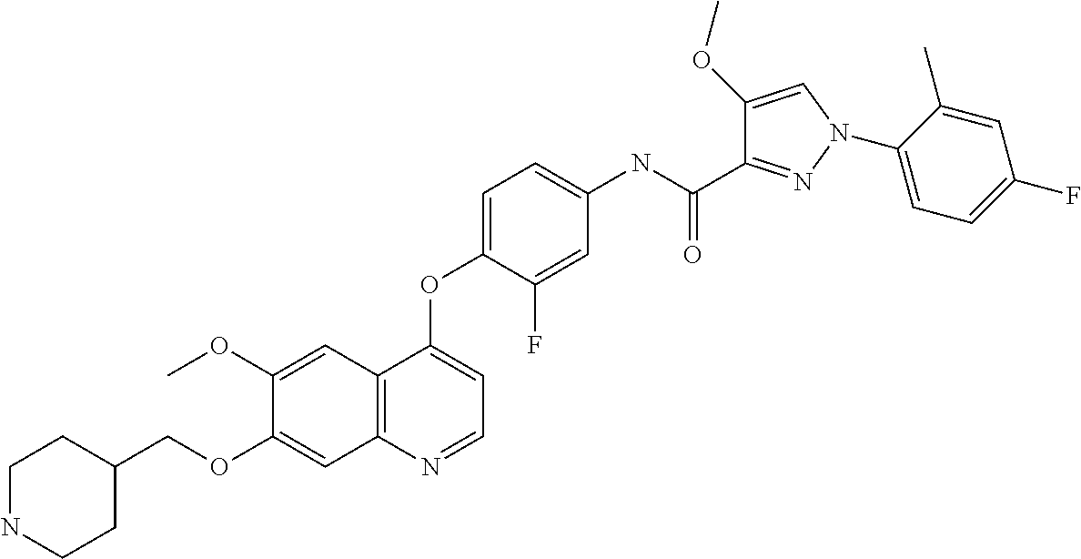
C1(OC)=CC2=C(C=C1OCC1CCNCC1)N=CC=C2OC1=CC=C(NC(C2=NN(C3=CC=C(F)C=C3C)C=C2OC)=O)C=C1F
